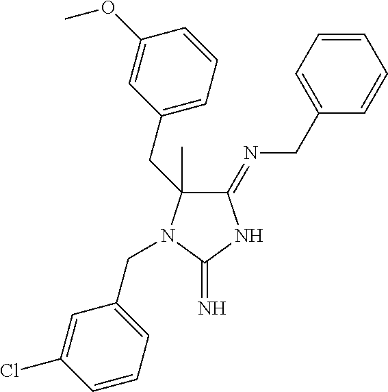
C1(=NCC2=CC=CC=C2)C(C)(CC2=CC=CC(OC)=C2)N(CC2=CC=CC(Cl)=C2)C(=N)N1
